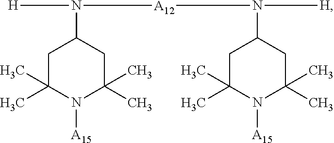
[H]N([A12]N([H])C1CC(C)(C)N([A15])C(C)(C)C1)C1CC(C)(C)N([A15])C(C)(C)C1
